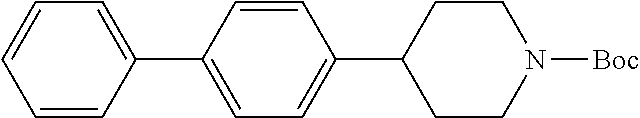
C1=CC(C2=CC=C(C3CCN([Boc])CC3)C=C2)=CC=C1
